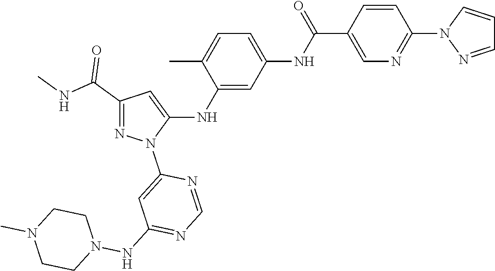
C1(C(NC)=O)=NN(C2=CC(NN3CCN(C)CC3)=NC=N2)C(NC2=CC(NC(C3=CN=C(N4N=CC=C4)C=C3)=O)=CC=C2C)=C1
